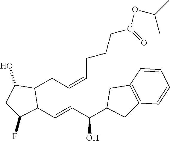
C(C=CCCCC(OC(C)C)=O)C1C(C=CC(O)C2CC3=C(C=CC=C3)C2)C(F)CC1O
